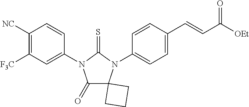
C1(=O)C2(N(C3=CC=C(C=CC([OEt])=O)C=C3)C(=S)N1C1=CC([F3C])=C([NC])C=C1)CCC2
